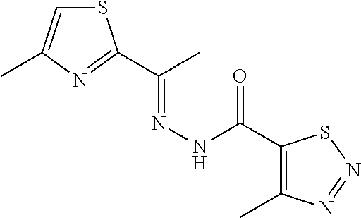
S1C=C(C)N=C1C(C)=NNC(=O)C1=C(C)N=NS1
